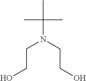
C(N(CCO)C(C)(C)C)CO
